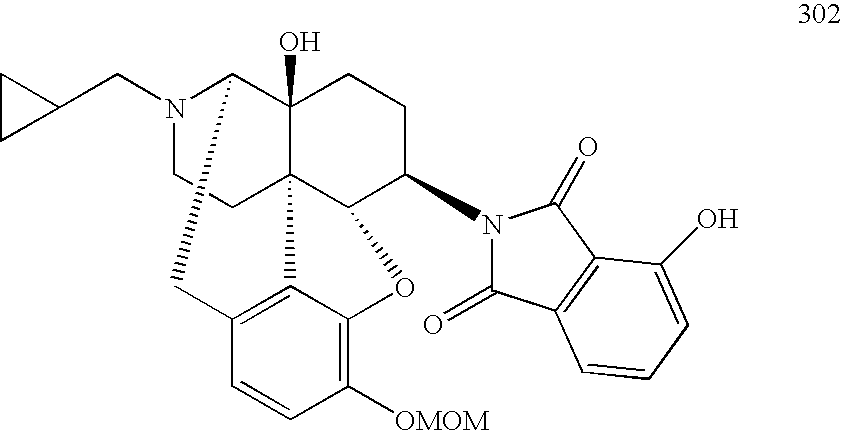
N1(CC2CC2)CCC23C4(O)C1CC1=C2C(=C([OMOM])C=C1)OC3C(N1C(=O)C2=C(C1=O)C(O)=CC=C2)CC4
